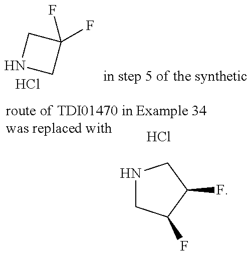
N1CC(F)(F)C1.Cl.N1CC(F)C(F)C1.Cl
